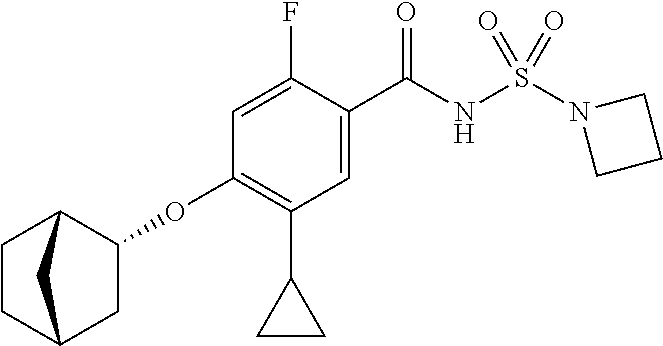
C1=C(F)C(C(NS(N2CCC2)(=O)=O)=O)=CC(C2CC2)=C1OC1C2CCC(C1)C2
